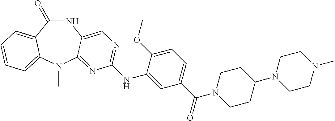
N1C(=O)C2=CC=CC=C2N(C)C2=NC(NC3=CC(C(=O)N4CCC(N5CCN(C)CC5)CC4)=CC=C3OC)=NC=C12
